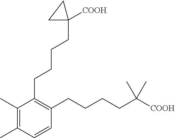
C1(C)=C(C)C(CCCCC2([COOH])CC2)=C(CCCCC(C)(C)[COOH])C=C1
